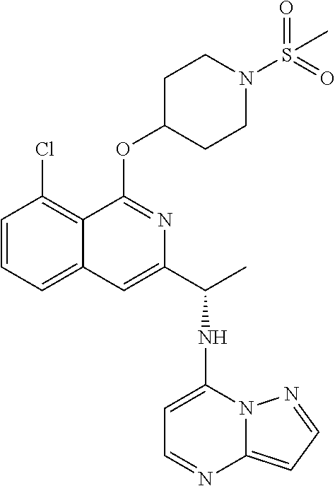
C1=CC=C2C(=C1Cl)C(OC1CCN(S(=O)(=O)C)CC1)=NC(C(C)NC1=CC=NC3=CC=NN13)=C2
